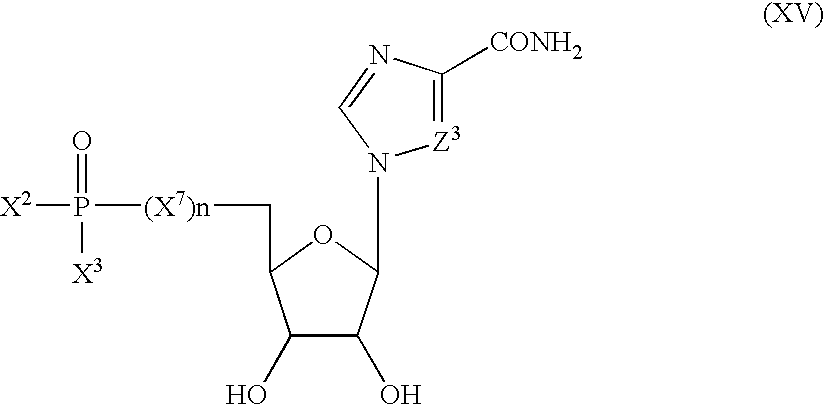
C1(O)C(O)C(N2C=NC([CONH2])=[Z3]2)OC1C[(X7)n]P([X2])(=O)[X3]
